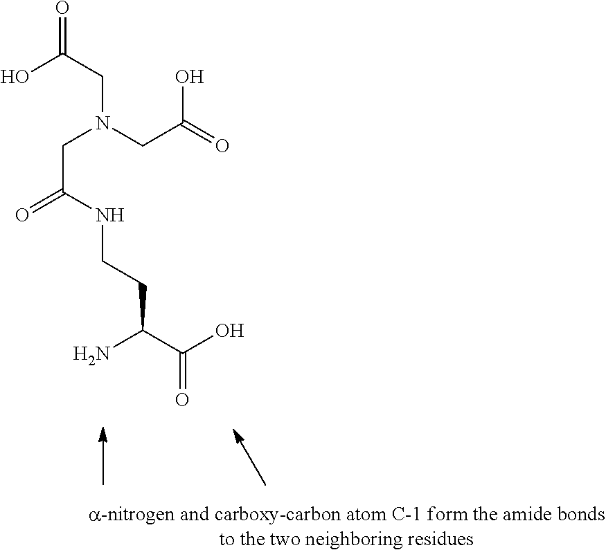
C(C(C(O)=O)N)CNC(=O)CN(CC(=O)O)CC(O)=O
